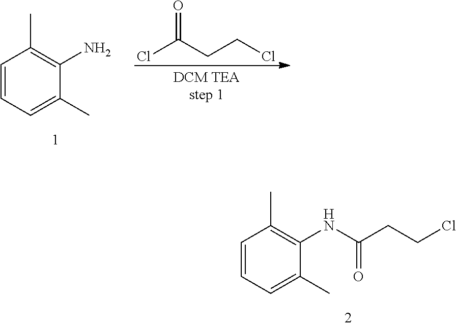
C1=CC=C(C)C(N)=C1C.ClC(CCCl)=O.C1=CC=C(C)C(NC(CCCl)=O)=C1C
